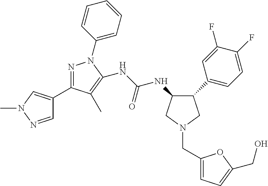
N(C(NC1C(C2=CC=C(F)C(F)=C2)CN(CC2=CC=C(CO)O2)C1)=O)C1=C(C)C(C2=CN(C)N=C2)=NN1C1=CC=CC=C1
